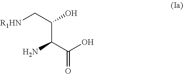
[R1HN]CC(C(C(O)=O)N)O
